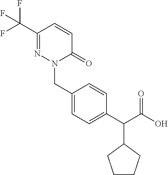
C(C1=NN(CC2=CC=C(C(C(O)=O)C3CCCC3)C=C2)C(=O)C=C1)(F)(F)F
